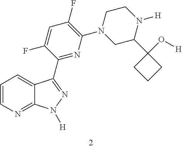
C1=CN=C2C(=C1)C(C1=NC(N3CC(C4(O[H])CCC4)N([H])CC3)=C(F)C=C1F)=NN2[H]
